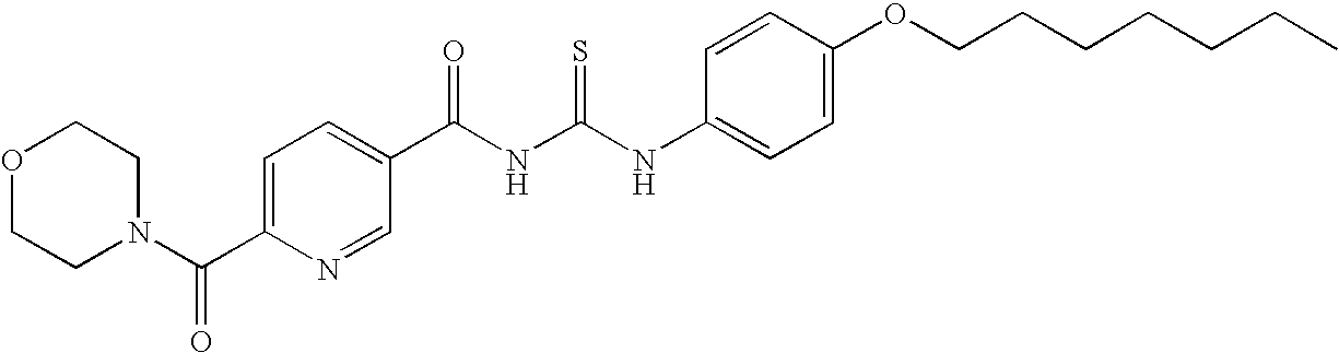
O1CCN(C(C2=CC=C(C(NC(NC3=CC=C(OCCCCCCC)C=C3)=S)=O)C=N2)=O)CC1
